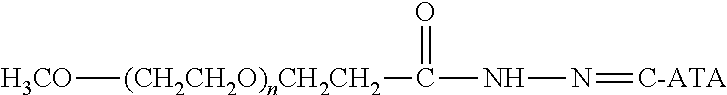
[H3CO][(CH2CH2O)nCH2CH2]C(NN=[C-ATA])=O
